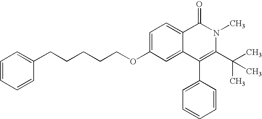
C1=C(OCCCCCC2=CC=CC=C2)C=C2C(=C1)C(=O)N(C)C(C(C)(C)C)=C2C1=CC=CC=C1
